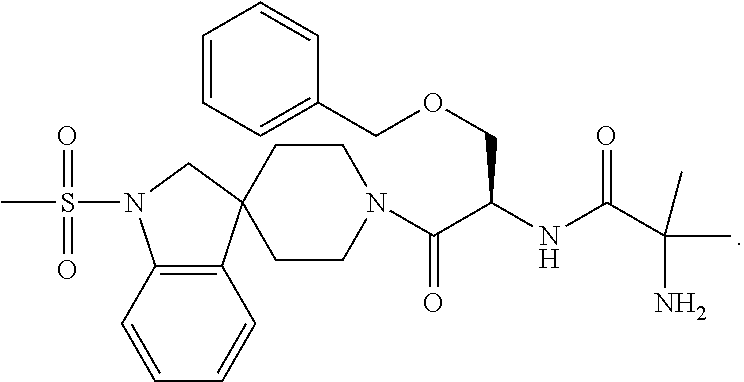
C12=C(C=CC=C1)N(S(C)(=O)=O)CC21CCN(C(C(NC(=O)C(N)(C)C)COCC2=CC=CC=C2)=O)CC1
